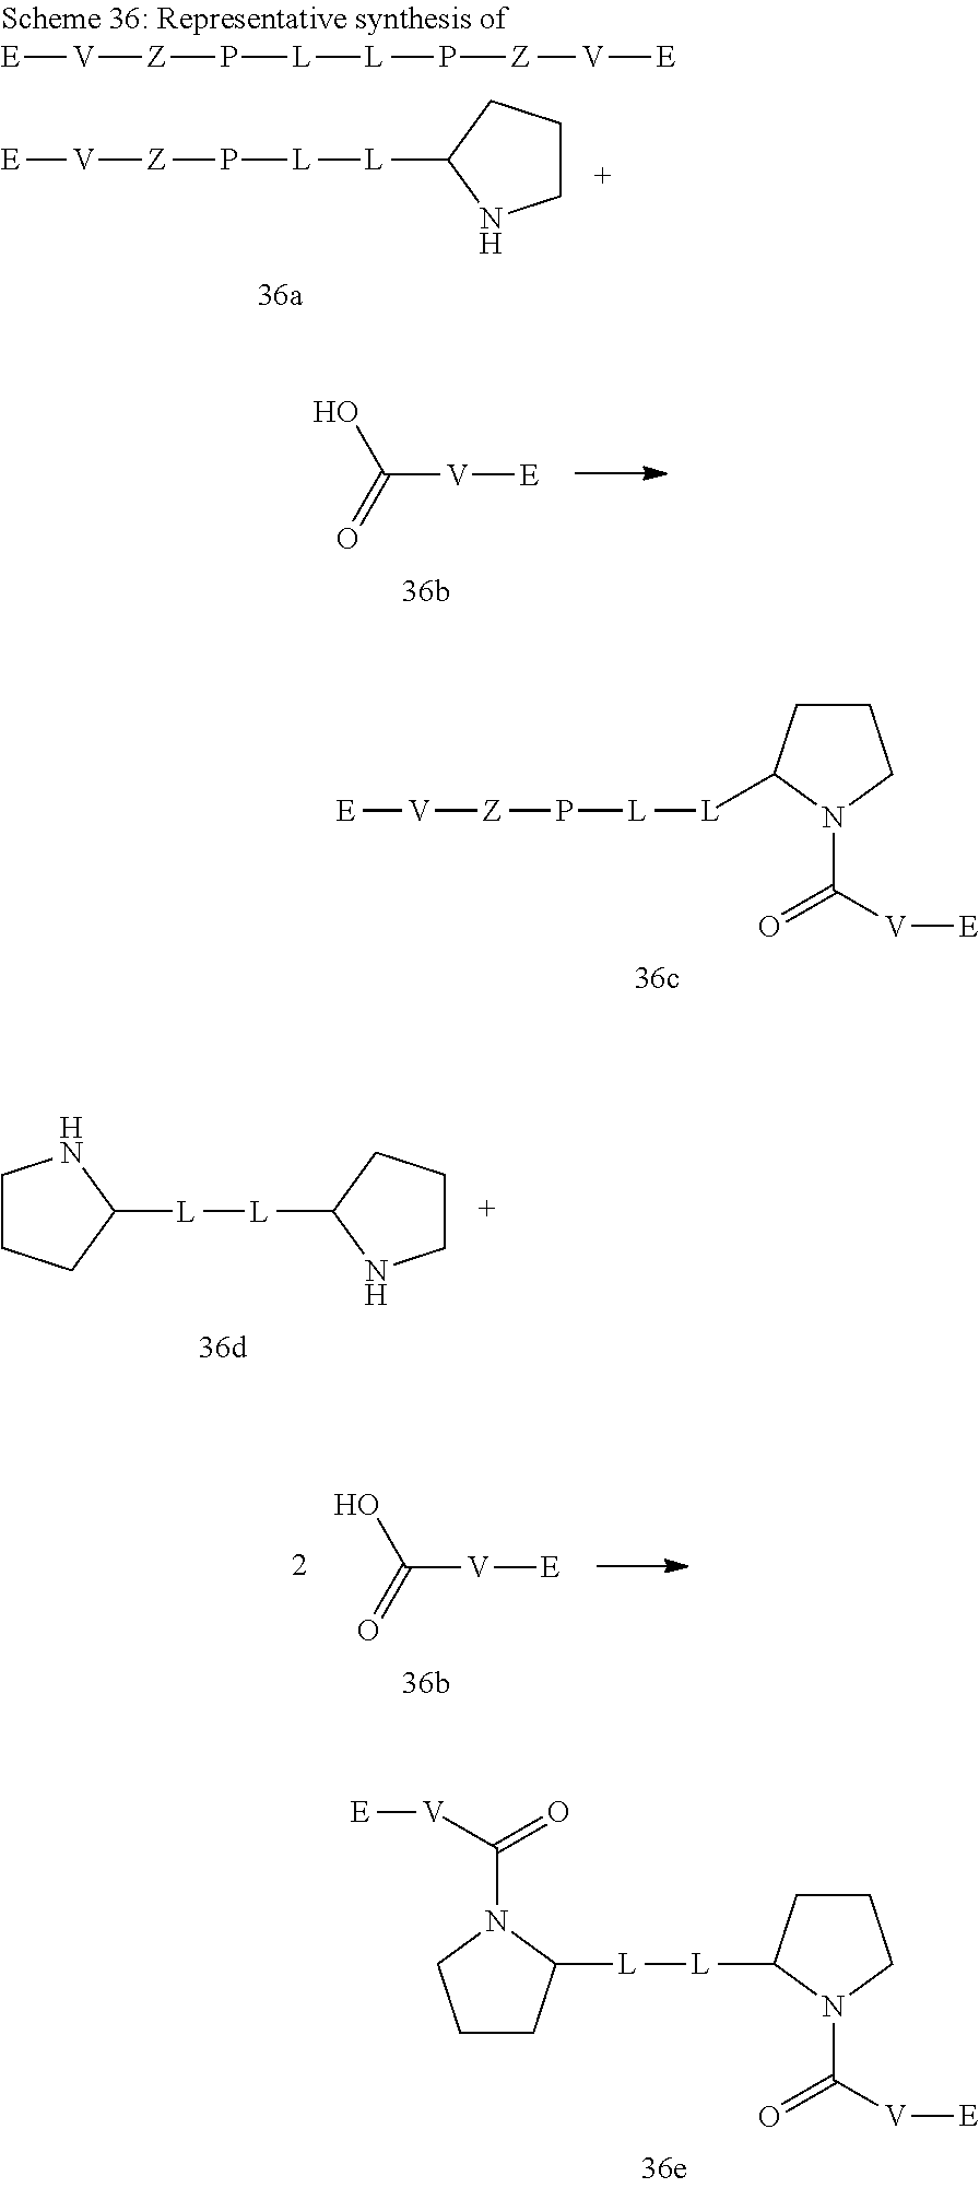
[E][V][Z]P[L][L]C1CCCN1C([V][E])=O.[E][V][Z]P[L][L]P[Z][V][E].[E][V][Z]P[L][L]C1NCCC1.OC(=O)[V][E].[L]([L]C1CCCN1C(=O)[V][E])C1CCCN1C(=O)[V][E].C1CCC([L][L]C2NCCC2)N1.OC(=O)[V][E]
